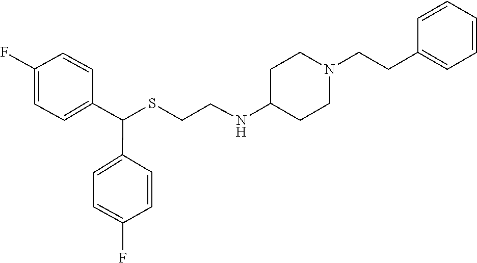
S(CCNC1CCN(CCC2=CC=CC=C2)CC1)C(C1=CC=C(F)C=C1)C1=CC=C(F)C=C1
